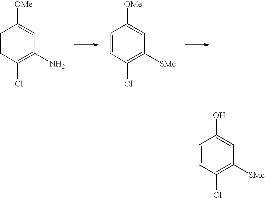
C1=CC(Cl)=C([SMe])C=C1[OMe].C1=CC(Cl)=C(N)C=C1[OMe].C1=CC(Cl)=C([SMe])C=C1O
